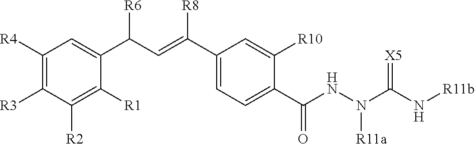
C1([R4])=C([R3])C([R2])=C([R1])C(C(C=C(C2=CC=C(C(NN(C(N[R11b])=[X5])[R11a])=O)C([R10])=C2)[R8])[R6])=C1
